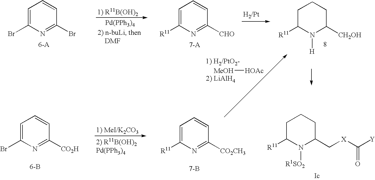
C1=C(Br)N=C(Br)C=C1.[6-A].C1=C([R11])N=C([CHO])C=C1.[7-A].C1C([R11])N([H])C([CH2OH])CC1.[Pd(PPh3)4].[MeOH][HOAc].C1C([R11])N([R1SO2])C(C[X]C([Y])=O)CC1.C1=C([R11])N=C([CO2CH3])C=C1.C1=C(Br)N=C([CO2H])C=C1.[7-B].[6-B]
